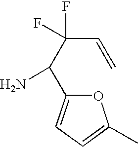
C(C(N)C1=CC=C(C)O1)(C=C)(F)F
